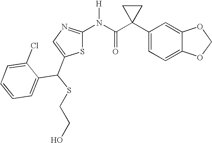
C1(C2(C(N([H])C3=NC=C(C(SCCO)C4=CC=CC=C4Cl)S3)=O)CC2)=CC=C2C(=C1)OCO2
